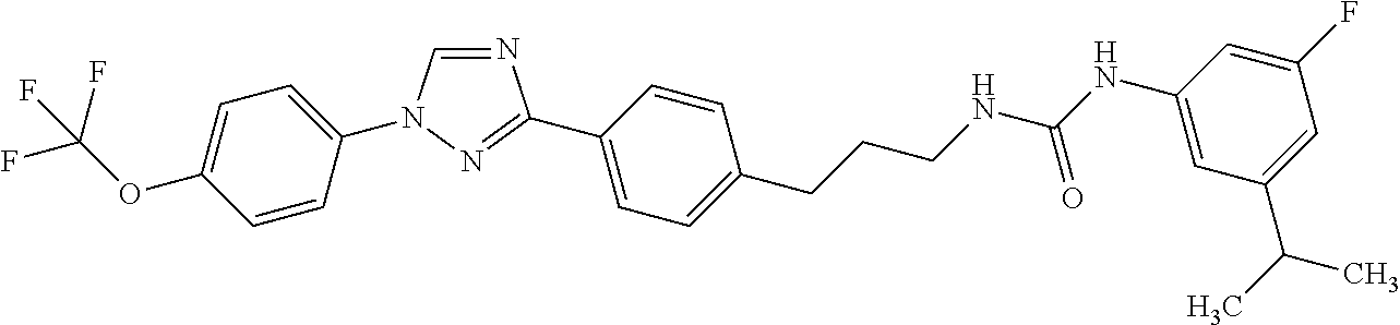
C1=C(N2C=NC(C3=CC=C(CCCNC(NC4=CC(C(C)C)=CC(F)=C4)=O)C=C3)=N2)C=CC(OC(F)(F)F)=C1
